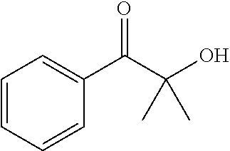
C1=CC=CC(C(C(C)(O)C)=O)=C1
